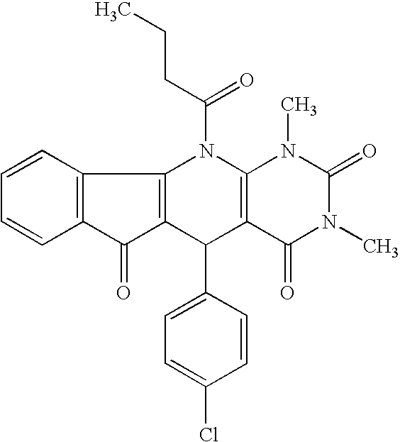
C1=CC2=C(C=C1)C(=O)C1=C2N(C(CCC)=O)C2=C(C1C1=CC=C(Cl)C=C1)C(=O)N(C)C(=O)N2C
